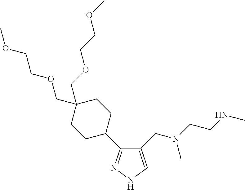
C1(CN(CCNC)C)=CNN=C1C1CCC(COCCOC)(COCCOC)CC1
